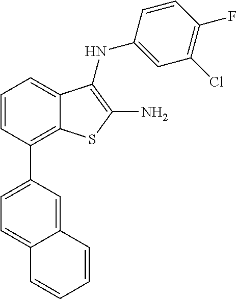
C1=CC(C2=CC=C3C(=C2)C=CC=C3)=C2C(=C1)C(NC1=CC(Cl)=C(F)C=C1)=C(N)S2
